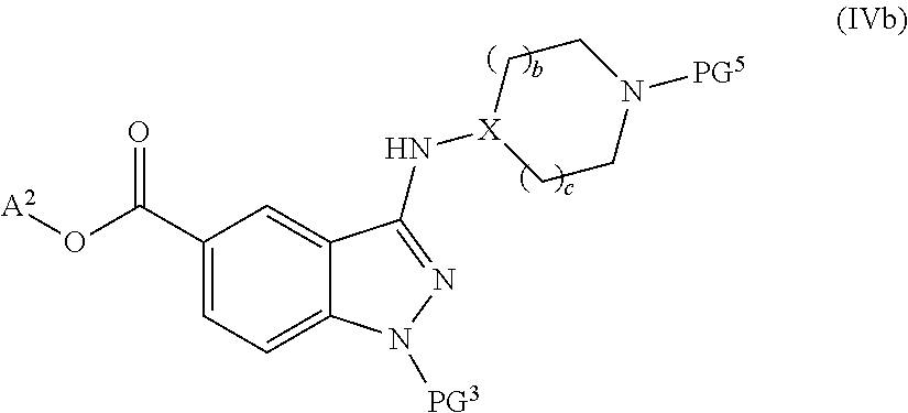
C1(C(O[A2])=O)=CC=C2C(=C1)C(N[X]1CCN([PG5])CC1)=NN2[PG3]
